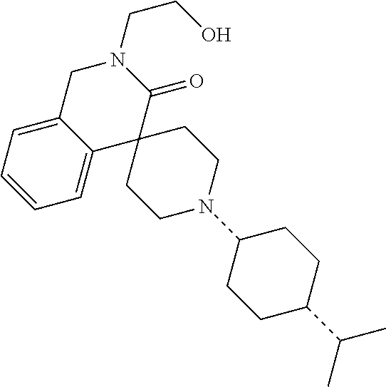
C1C2=CC=CC=C2C2(C(=O)N1CCO)CCN(C1CCC(C(C)C)CC1)CC2
